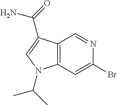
C12=C(C=C(Br)N=C1)N(C(C)C)C=C2C(=O)N
